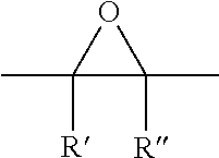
C1(C)([R])C(C)([R])O1
